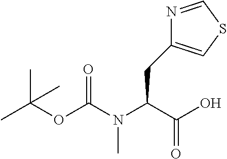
CC(OC(N(C(C(O)=O)CC1=CSC=N1)C)=O)(C)C
